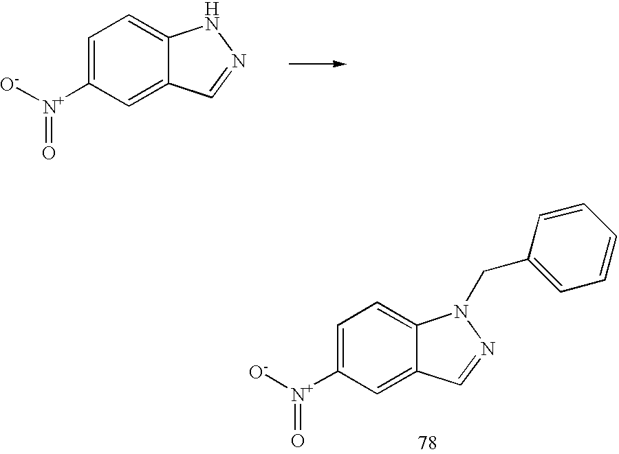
C1=C([N+]([O-])=O)C=C2C(=C1)NN=C2.C1=C([N+]([O-])=O)C=C2C(=C1)N(CC1=CC=CC=C1)N=C2
